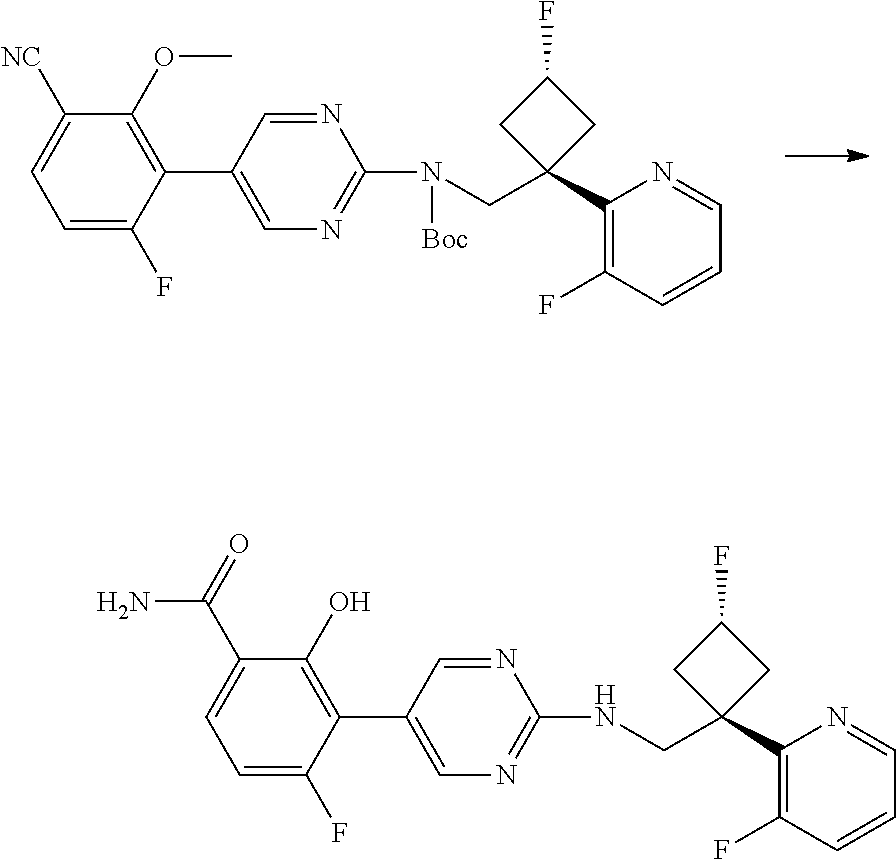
C1=CC(F)=C(C2(CN(C3=NC=C(C4=C(OC)C([NC])=CC=C4F)C=N3)[Boc])CC(F)C2)N=C1.C1=CC(F)=C(C2(CNC3=NC=C(C4=C(O)C(C(=O)N)=CC=C4F)C=N3)CC(F)C2)N=C1
